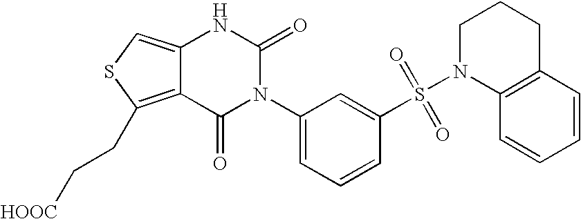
C12=CSC(CC[HOOC])=C1C(=O)N(C1=CC=CC(S(N3C4=C(CCC3)C=CC=C4)(=O)=O)=C1)C(=O)N2
